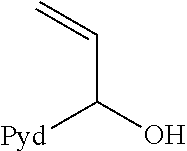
C(C(O)[Pyd])=C
